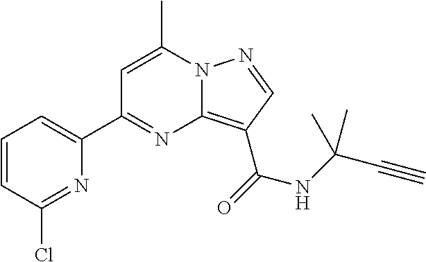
C1=CC(Cl)=NC(C2=NC3=C(C(=O)NC(C#C)(C)C)C=NN3C(C)=C2)=C1
